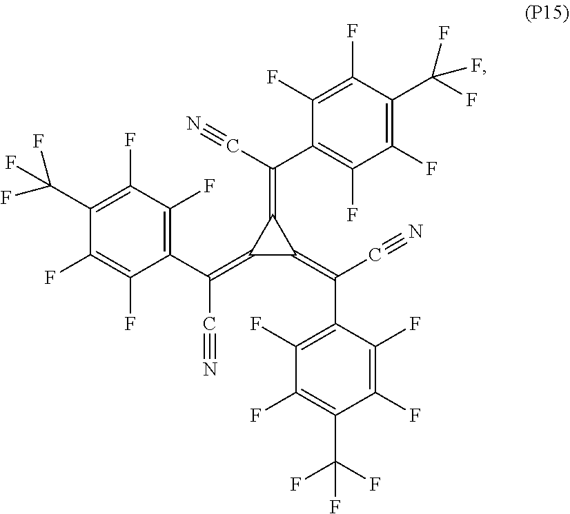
C1(C(C#N)=C2C(=C(C3=C(F)C(F)=C(C(F)(F)F)C(F)=C3F)C#N)C2=C(C2=C(F)C(F)=C(C(F)(F)F)C(F)=C2F)C#N)=C(F)C(F)=C(C(F)(F)F)C(F)=C1F
